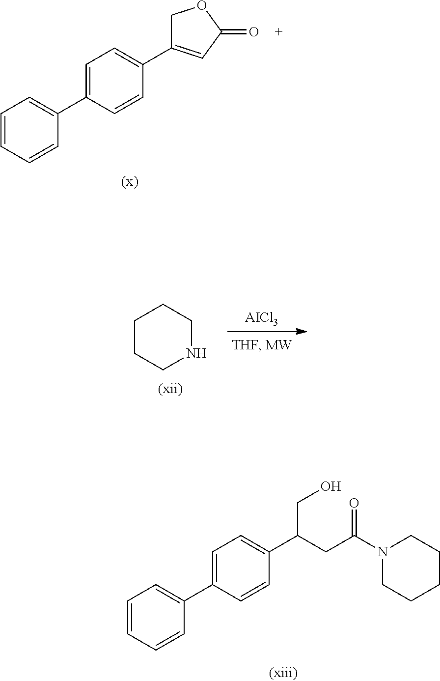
C1=CC=CC(C2=CC=C(C3=CC(=O)OC3)C=C2)=C1.C1CCNCC1.[AICl3].C1=CC=CC(C2=CC=C(C(CC(N3CCCCC3)=O)CO)C=C2)=C1
